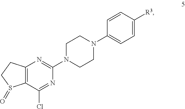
C12=C(C(Cl)=NC(N3CCN(C4=CC=C([R3])C=C4)CC3)=N1)S(=O)CC2
